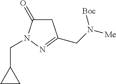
C1(CN2N=C(CN([Me])[Boc])CC2=O)CC1
